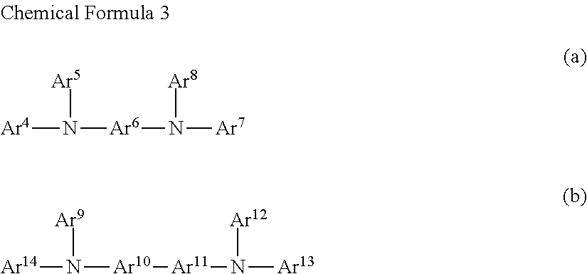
[Ar4]N([Ar5])[Ar6]N([Ar8])[Ar7].[Ar14]N([Ar9])[Ar10][Ar11]N([Ar12])[Ar13]
